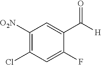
C1([O2N])=C(Cl)C=C(F)C(C([H])=O)=C1
